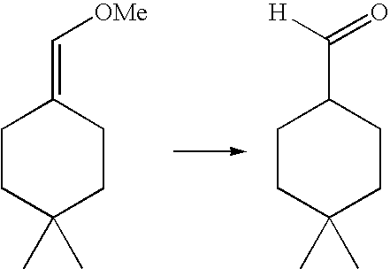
C1CC(C)(C)CCC1=C[OMe].C1CC(C)(C)CCC1C([H])=O
